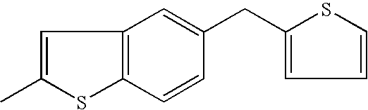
C1=C(C)SC2=C1C=C(CC1=CC=CS1)C=C2
